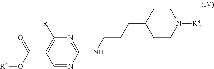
[R4]OC(C1=C([R1])N=C(NCCCC2CCN([R3])CC2)N=C1)=O
